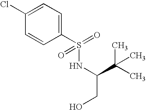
C1(S(NC(C(C)(C)C)CO)(=O)=O)=CC=C(Cl)C=C1
